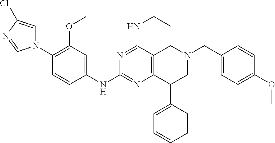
C1(N2C=C(Cl)N=C2)=C(OC)C=C(NC2=NC3=C(C(NCC)=N2)CN(CC2=CC=C(OC)C=C2)CC3C2=CC=CC=C2)C=C1
